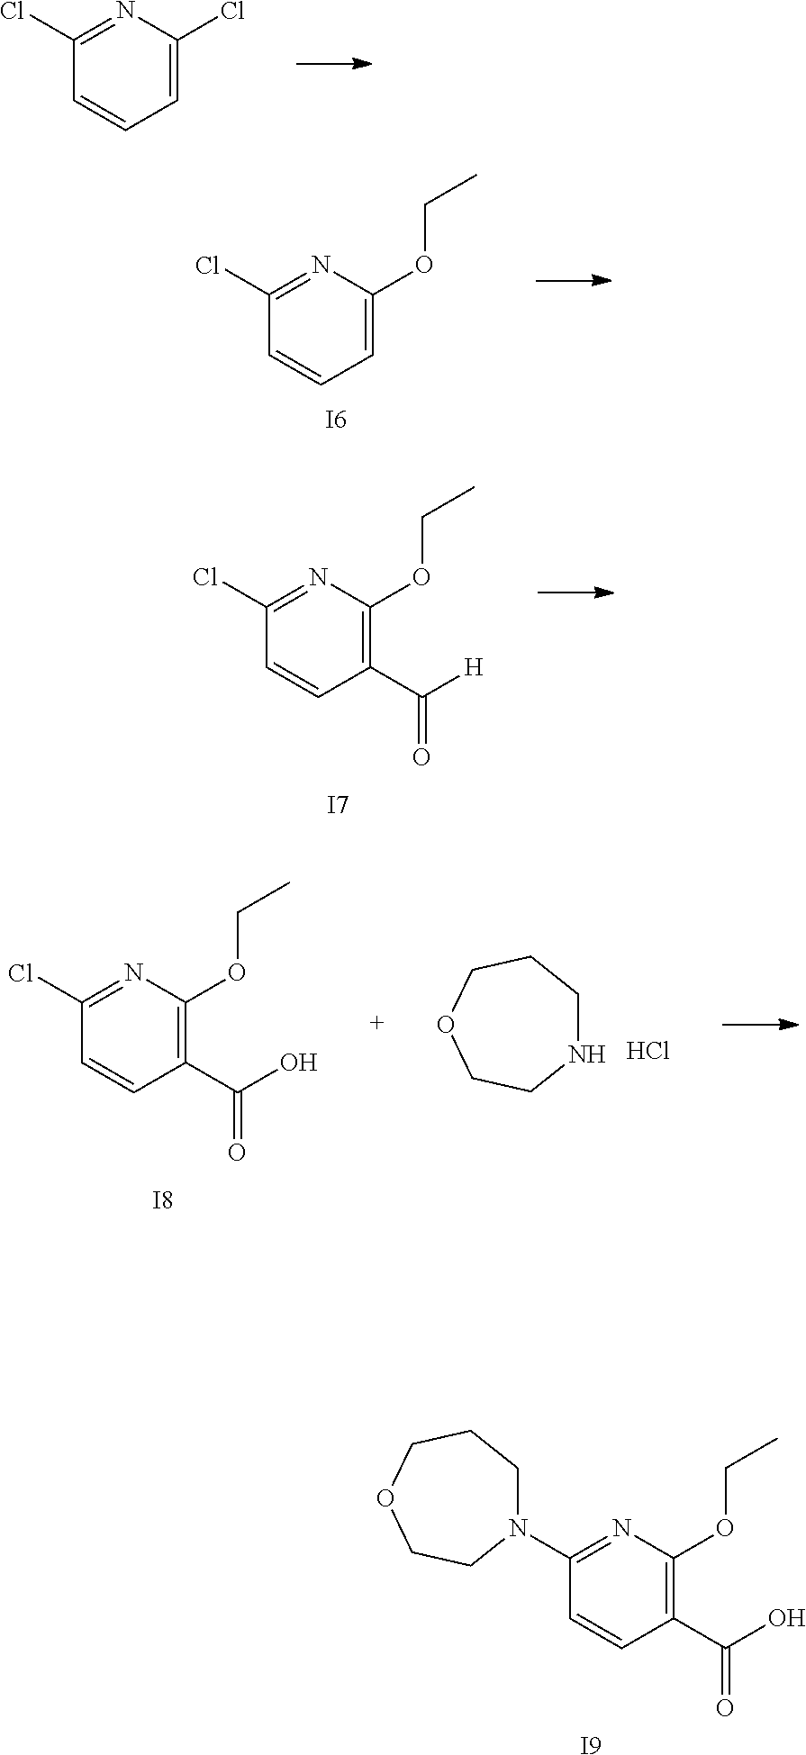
C1=C(Cl)N=C(Cl)C=C1.C1=C(OCC)N=C(Cl)C=C1.[I6].C1(C([H])=O)=C(OCC)N=C(Cl)C=C1.[I7].N1CCCOCC1.Cl.C1(C(O)=O)=C(OCC)N=C(Cl)C=C1.[I8].C1(C(O)=O)=C(OCC)N=C(N2CCCOCC2)C=C1.[I9]
